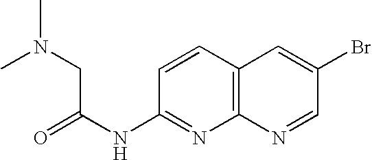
C12=C(C=CC(NC(=O)CN(C)C)=N1)C=C(Br)C=N2
